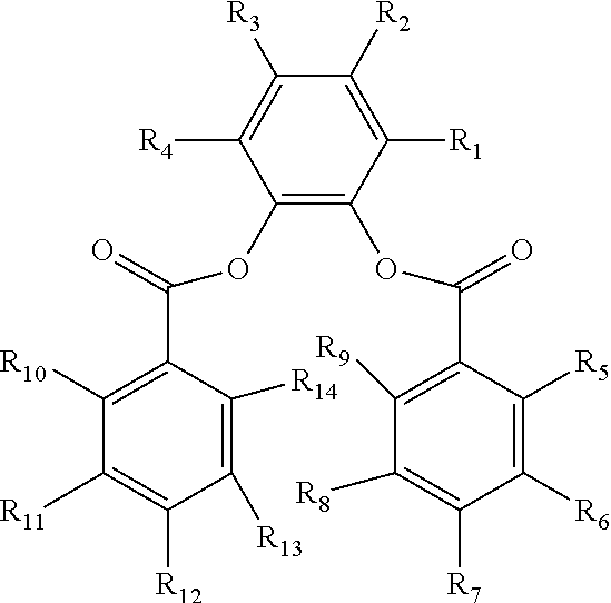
C1([R13])=C([R14])C(C(=O)OC2=C(OC(C3=C([R9])C([R8])=C([R7])C([R6])=C3[R5])=O)C([R1])=C([R2])C([R3])=C2[R4])=C([R10])C([R11])=C1[R12]
